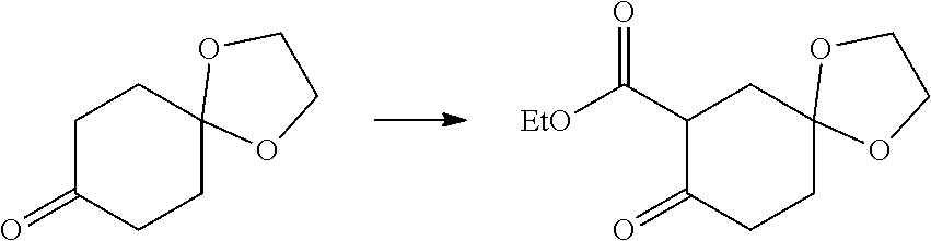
C1C(=O)CCC2(C1)OCCO2.C1(C([EtO])=O)C(=O)CCC2(C1)OCCO2
